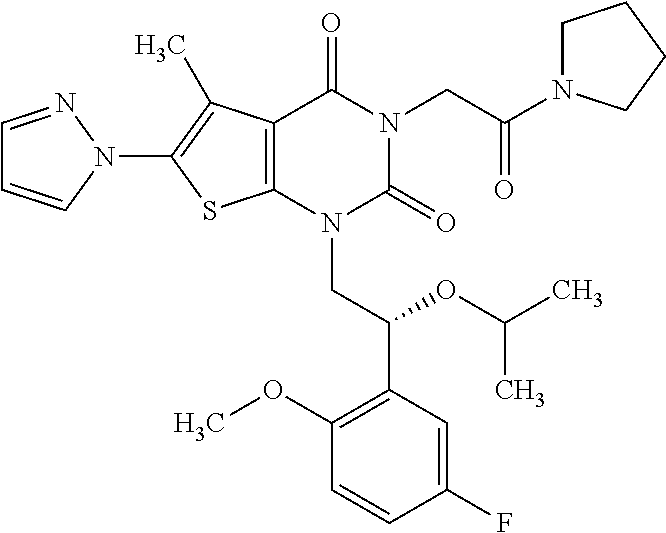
C12=C(C(C)=C(N3C=CC=N3)S1)C(=O)N(CC(=O)N1CCCC1)C(=O)N2CC(C1=C(OC)C=CC(F)=C1)OC(C)C
